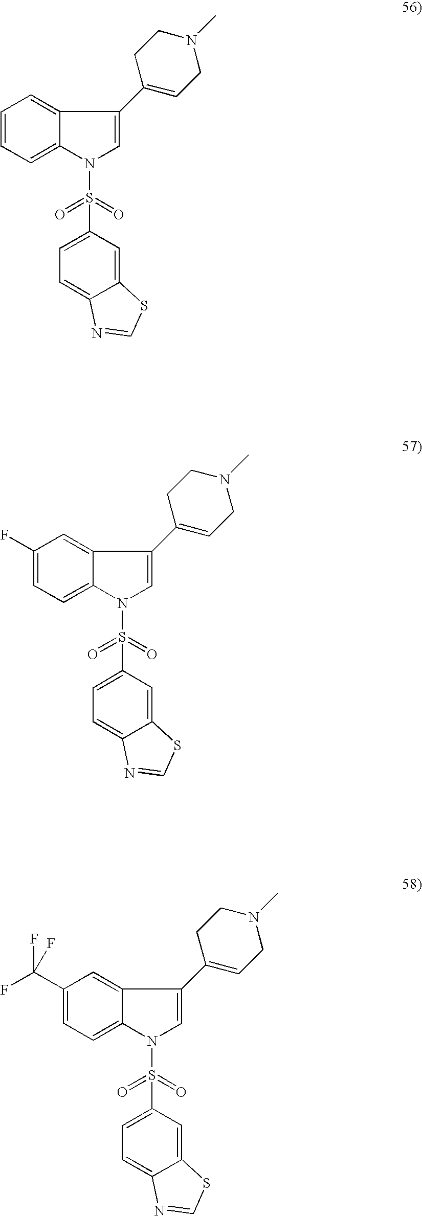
C1=CC=C2C(=C1)C(C1=CCN(C)CC1)=CN2S(=O)(=O)C1=CC=C2C(=C1)SC=N2.C1(F)=CC=C2C(=C1)C(C1=CCN(C)CC1)=CN2S(=O)(=O)C1=CC=C2C(=C1)SC=N2.C1(C(F)(F)F)=CC=C2C(=C1)C(C1=CCN(C)CC1)=CN2S(=O)(=O)C1=CC=C2C(=C1)SC=N2
